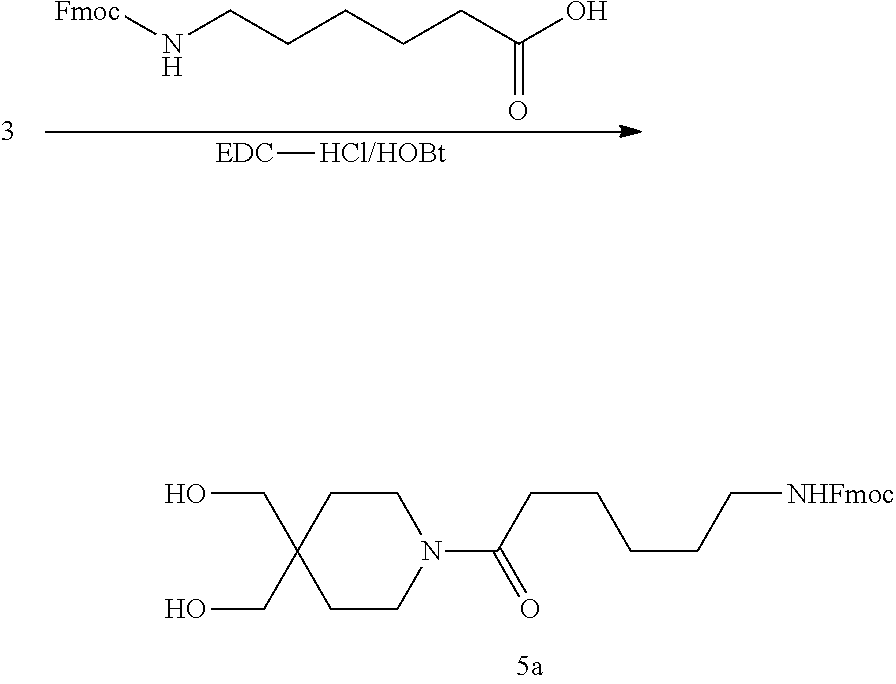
[EDC][HCl/HOBt].[Fmoc]NCCCCCC(O)=O.C1CC(CO)(CO)CCN1C(CCCCC[NHFmoc])=O
